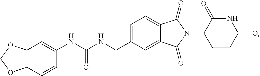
C1=C(CNC(NC2=CC3=C(C=C2)OCO3)=O)C=C2C(=C1)C(=O)N(C1CCC(=O)NC1=O)C2=O
